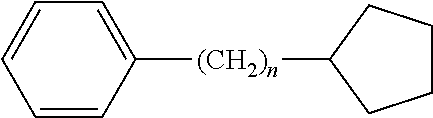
C1=CC([(CH2)n]C2CCCC2)=CC=C1
